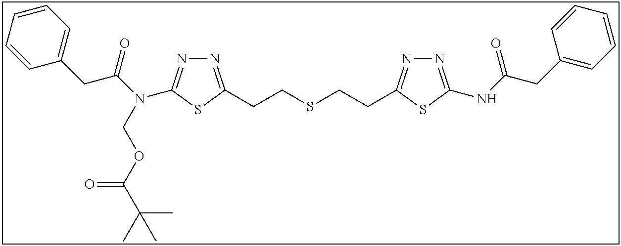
N1=C(CCSCCC2=NN=C(NC(CC3=CC=CC=C3)=O)S2)SC(N(C(=O)CC2=CC=CC=C2)COC(C(C)(C)C)=O)=N1
